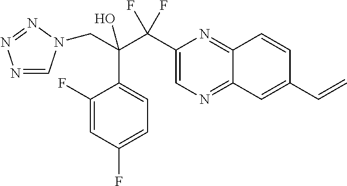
N1=CN(CC(C2=CC=C(F)C=C2F)(C(F)(F)C2=CN=C3C(=N2)C=CC(C=C)=C3)O)N=N1
